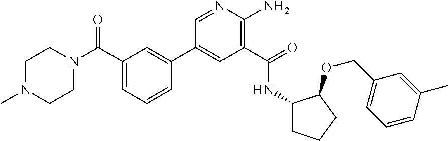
C1(C2=CC(C(N3CCN(C)CC3)=O)=CC=C2)=CC(C(=O)NC2CCCC2OCC2=CC=CC(C)=C2)=C(N)N=C1
